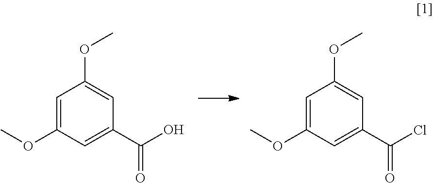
C1=C(OC)C=C(C(=O)Cl)C=C1OC.C1=C(OC)C=C(C(=O)O)C=C1OC
